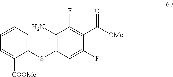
C1(SC2=C(N)C(F)=C(C([OMe])=O)C(F)=C2)=CC=CC=C1[COOMe]
